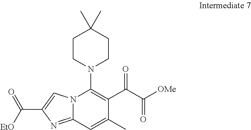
C1CN(C2=C(C(C(=O)[OMe])=O)C(C)=CC3=NC(C([EtO])=O)=CN23)CCC1(C)C
